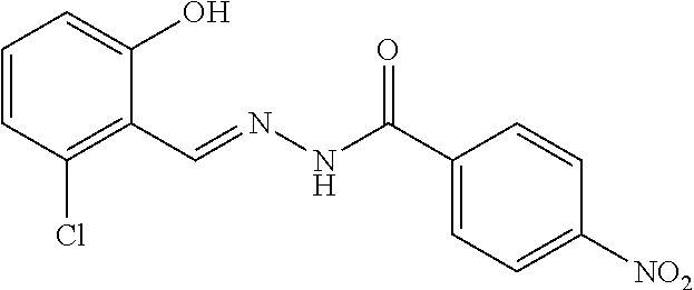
C1=CC(Cl)=C(C=NNC(C2=CC=C([NO2])C=C2)=O)C(O)=C1
